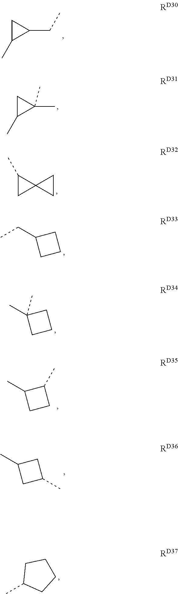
C1C(C)C1(C)C.C1C(C)C1CC.C1(C)CC12CC2.CCC1CCC1.CC1(C)CCC1.CC1CCC1C.CC1CC(C)C1.CC1CCCC1
